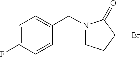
C1=C(F)C=CC(CN2CCC(Br)C2=O)=C1
